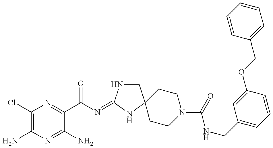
C1(Cl)=C(N)N=C(N)C(C(N=C2NCC3(N2)CCN(C(NCC2=CC=CC(OCC4=CC=CC=C4)=C2)=O)CC3)=O)=N1
